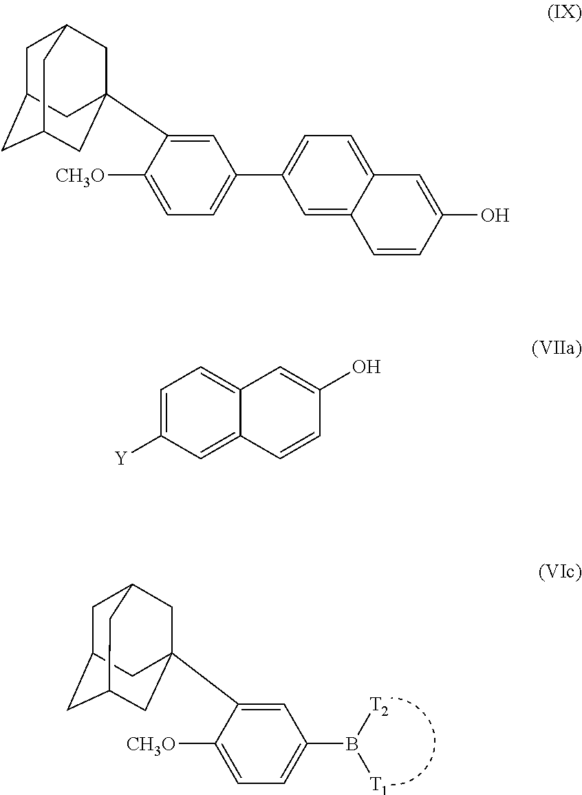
C1=C([CH3O])C(C23CC4CC(CC(C2)C4)C3)=CC(B([T2])[T1])=C1.C1=C2C(=CC=C1C1=CC=C([CH3O])C(C34CC5CC(CC(C3)C5)C4)=C1)C=C(O)C=C2.C1=C([Y])C=C2C(=C1)C=C(O)C=C2
